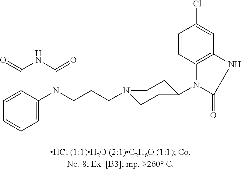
C1=C2C(=CC=C1)N(CCCN1CCC(N3C(=O)NC4=C3C=CC(Cl)=C4)CC1)C(=O)NC2=O
